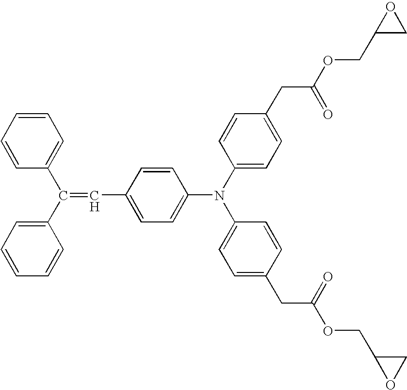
C1=CC=CC=C1C(C1=CC=CC=C1)=CC1=CC=C(N(C2=CC=C(CC(OCC3CO3)=O)C=C2)C2=CC=C(CC(OCC3OC3)=O)C=C2)C=C1
